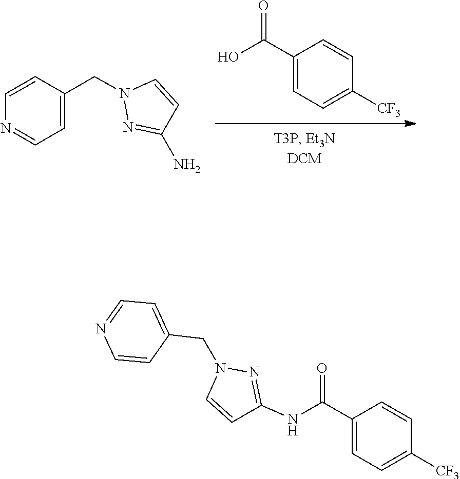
N1(CC2=CC=NC=C2)N=C(N)C=C1.C1=C(C(O)=O)C=CC([CF3])=C1.C1=NC=CC(CN2C=CC(NC(C3=CC=C([CF3])C=C3)=O)=N2)=C1
